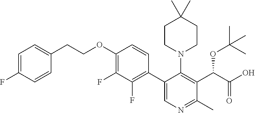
C1=C(F)C=CC(CCOC2=C(F)C(F)=C(C3=CN=C(C)C(C(C(O)=O)OC(C)(C)C)=C3N3CCC(C)(C)CC3)C=C2)=C1
